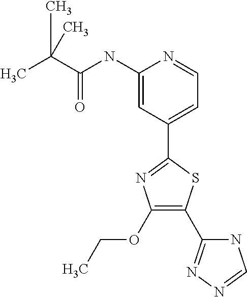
C1=C(C2=NC(OCC)=C(C3=NN=CN3)S2)C=C(NC(C(C)(C)C)=O)N=C1
